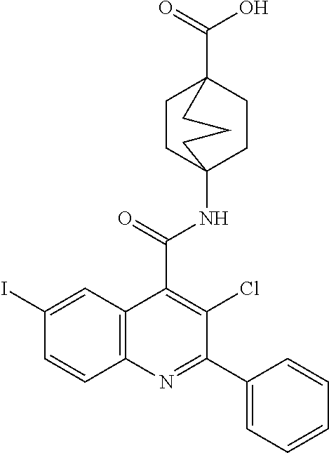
C12(NC(=O)C3=C(Cl)C(C4=CC=CC=C4)=NC4=C3C=C(I)C=C4)CCC(C(=O)O)(CC1)CCC2
